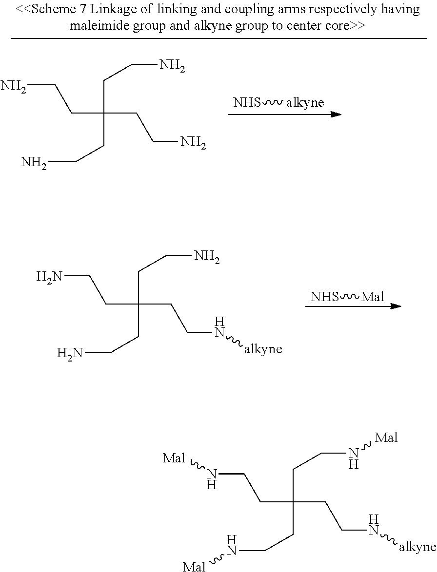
NCCC(CCN[alkyne])(CCN)CCN.[NHS][Mal].NCCC(CCN)(CCN)CCN.[NHS][alkyne].N(CCC(CCN[alkyne])(CCN[Mal])CCN[Mal])[Mal]
